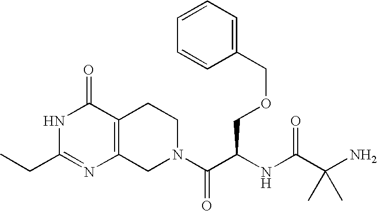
C1(COCC(C(N2CCC3=C(C2)N=C(CC)NC3=O)=O)NC(C(N)(C)C)=O)=CC=CC=C1
